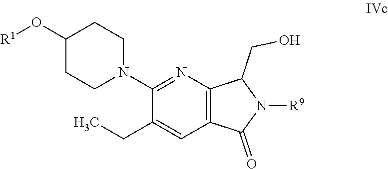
C12=C(N=C(N3CCC(O[R1])CC3)C(CC)=C1)C(CO)N([R9])C2=O
